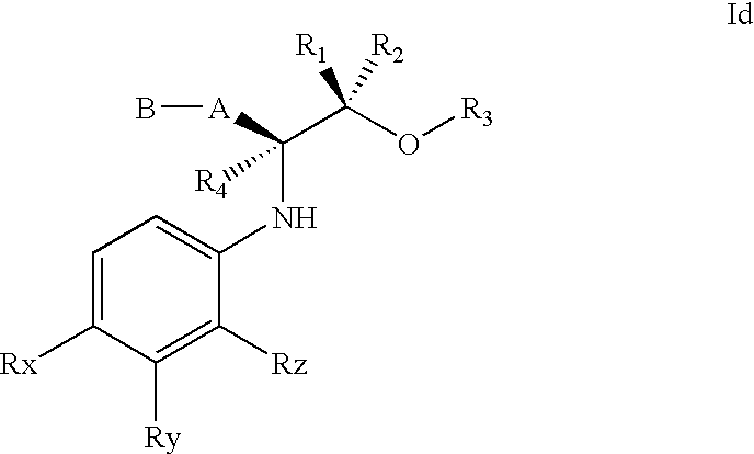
B[A]C(C(O[R3])([R1])[R2])(NC1=CC=C([Rx])C([Ry])=C1[Rz])[R4]
